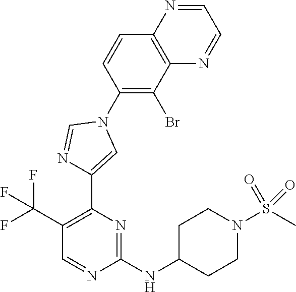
C1(C(F)(F)F)=C(C2=CN(C3=C(Br)C4=C(C=C3)N=CC=N4)C=N2)N=C(NC2CCN(S(C)(=O)=O)CC2)N=C1
